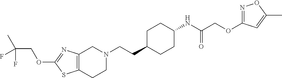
C12=C(CCN(CCC3CCC(NC(COC4=NOC(C)=C4)=O)CC3)C1)SC(OCC(C)(F)F)=N2
